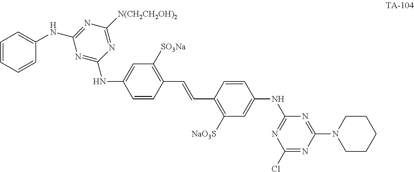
C1=CC(C=CC2=C([NaO3S])C=C(NC3=NC(Cl)=NC(N4CCCCC4)=N3)C=C2)=C([SO3Na])C=C1NC1=NC(NC2=CC=CC=C2)=NC([N(CH2CH2OH)2])=N1
